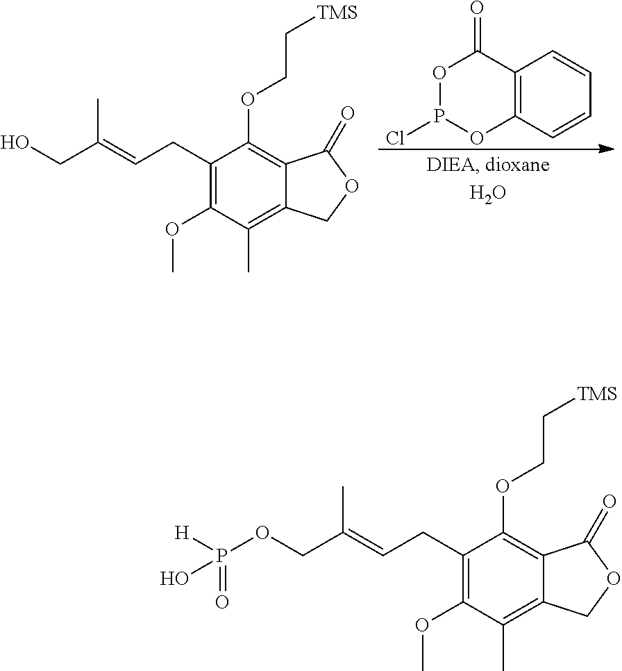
C1(CC=C(COP([H])(=O)O)C)=C(OC)C(C)=C2C(=C1OCC[TMS])C(=O)OC2.C1(CC=C(CO)C)=C(OC)C(C)=C2C(=C1OCC[TMS])C(=O)OC2.C12=C(C=CC=C1)OP(Cl)OC2=O
